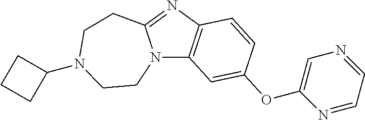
N12C3=C(N=C1CCN(C1CCC1)CC2)C=CC(OC1=CN=CC=N1)=C3
